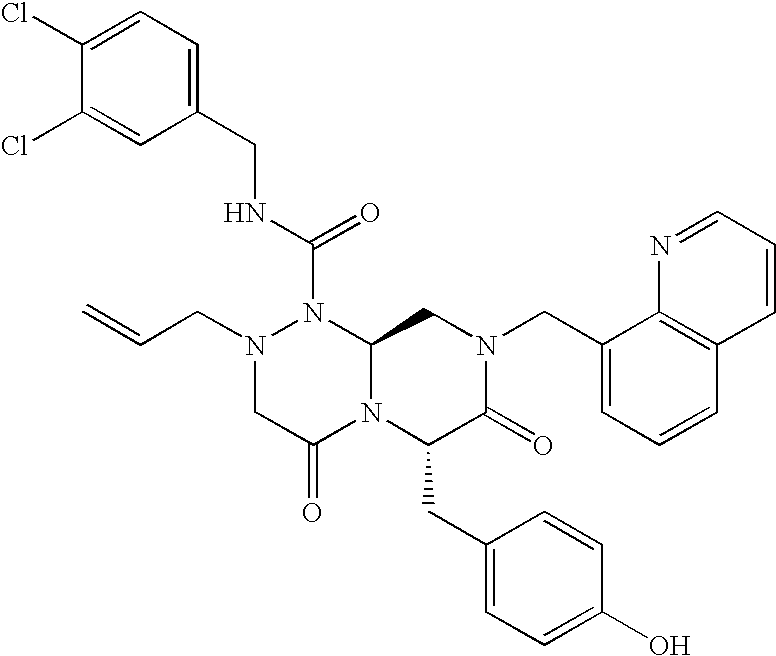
N1(C(NCC2=CC=C(Cl)C(Cl)=C2)=O)N(CC=C)CC(=O)N2C1CN(CC1=CC=CC3=C1N=CC=C3)C(=O)C2CC1=CC=C(O)C=C1
